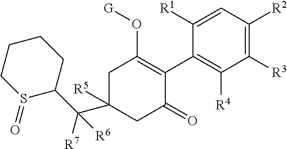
C1([R1])=CC([R2])=C([R3])C([R4])=C1C1=C(O[G])CC([R5])(C(C2S(=O)CCCC2)([R7])[R6])CC1=O
